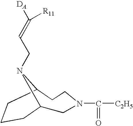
C1N(C(=O)[C2H5])CCC2CCCC1N2CC=C([DA])[R11]
